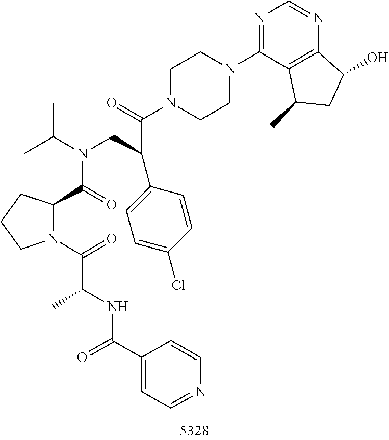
N1=C(N2CCN(C(=O)C(C3=CC=C(Cl)C=C3)CN(C(C3N(C(=O)C(NC(C4=CC=NC=C4)=O)C)CCC3)=O)C(C)C)CC2)C2=C(N=C1)C(O)CC2C
